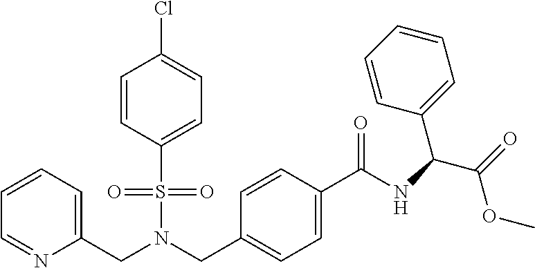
C1=CC=C(CN(S(=O)(=O)C2=CC=C(Cl)C=C2)CC2=CC=C(C(=O)NC(C3=CC=CC=C3)C(OC)=O)C=C2)N=C1
